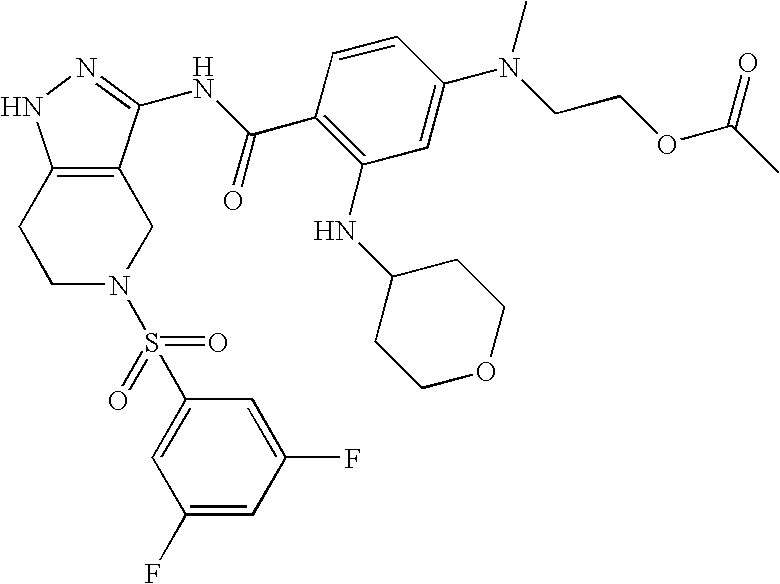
C1C2=C(CCN1S(C1=CC(F)=CC(F)=C1)(=O)=O)NN=C2NC(C1=C(NC2CCOCC2)C=C(N(CCOC(C)=O)C)C=C1)=O
